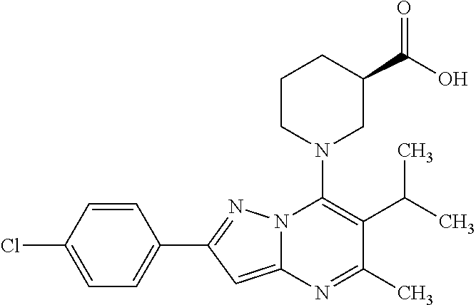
C1=CC(Cl)=CC=C1C1=NN2C(=C1)N=C(C)C(C(C)C)=C2N1CC(C(O)=O)CCC1
